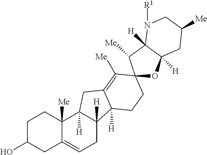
C1C(O)CC2=CCC3([H])C([H])(C2([Me])C1)CC1=C([Me])C2(CCC31[H])OC1([H])C([H])(C2[Me])N([R1])CC([Me])C1
